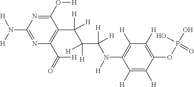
N1=C(N([H])[H])N=C(O[H])C(C(C([H])([H])C([H])([H])N([H])C2=C([H])C([H])=C(OP(O)(O)=O)C([H])=C2[H])([H])[H])=C1C(=O)[H]
